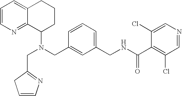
N(CC1=CC(CNC(C2=C(Cl)C=NC=C2Cl)=O)=CC=C1)(C1CCCC2=CC=CN=C12)CC1=NC=CC1
